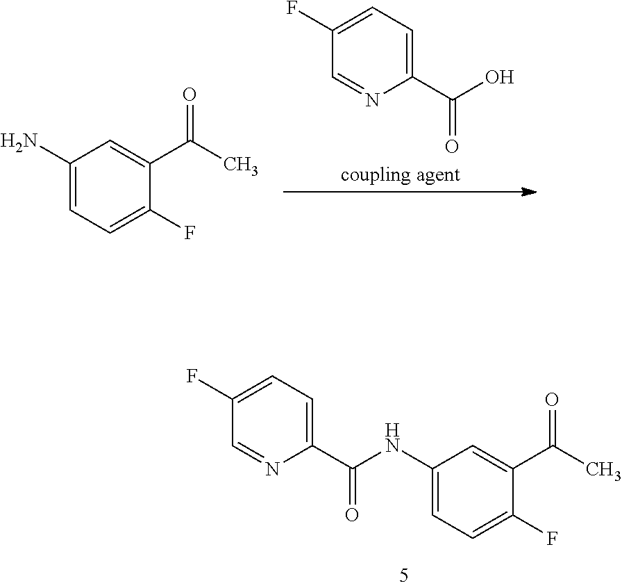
C1(N)=CC=C(F)C(C(C)=O)=C1.C1(F)=CC=C(C(O)=O)N=C1.C1(NC(C2=CC=C(F)C=N2)=O)=CC=C(F)C(C(C)=O)=C1
